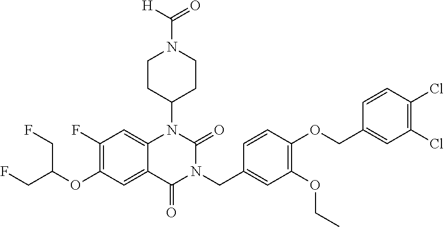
C12=CC(F)=C(OC(CF)CF)C=C1C(=O)N(CC1=CC(OCC)=C(OCC3=CC(Cl)=C(Cl)C=C3)C=C1)C(=O)N2C1CCN(C([H])=O)CC1
